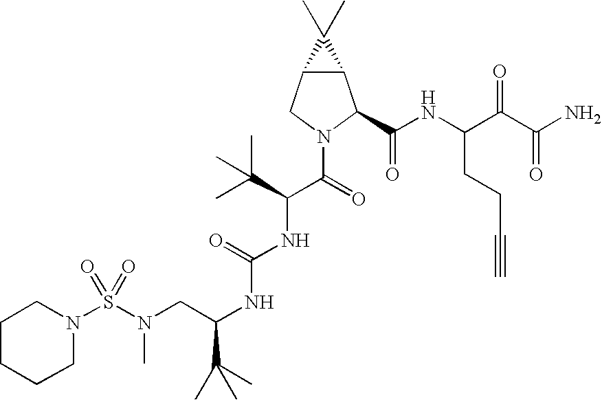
N(C(NC(C(=O)N1C(C(NC(C(C(N)=O)=O)CCC#C)=O)C2C(C1)C2(C)C)C(C)(C)C)=O)C(CN(S(N1CCCCC1)(=O)=O)C)C(C)(C)C
